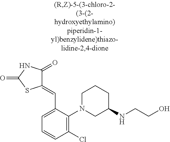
C1(=CC2=CC=CC(Cl)=C2N2CC(NCCO)CCC2)C(=O)NC(=O)S1
